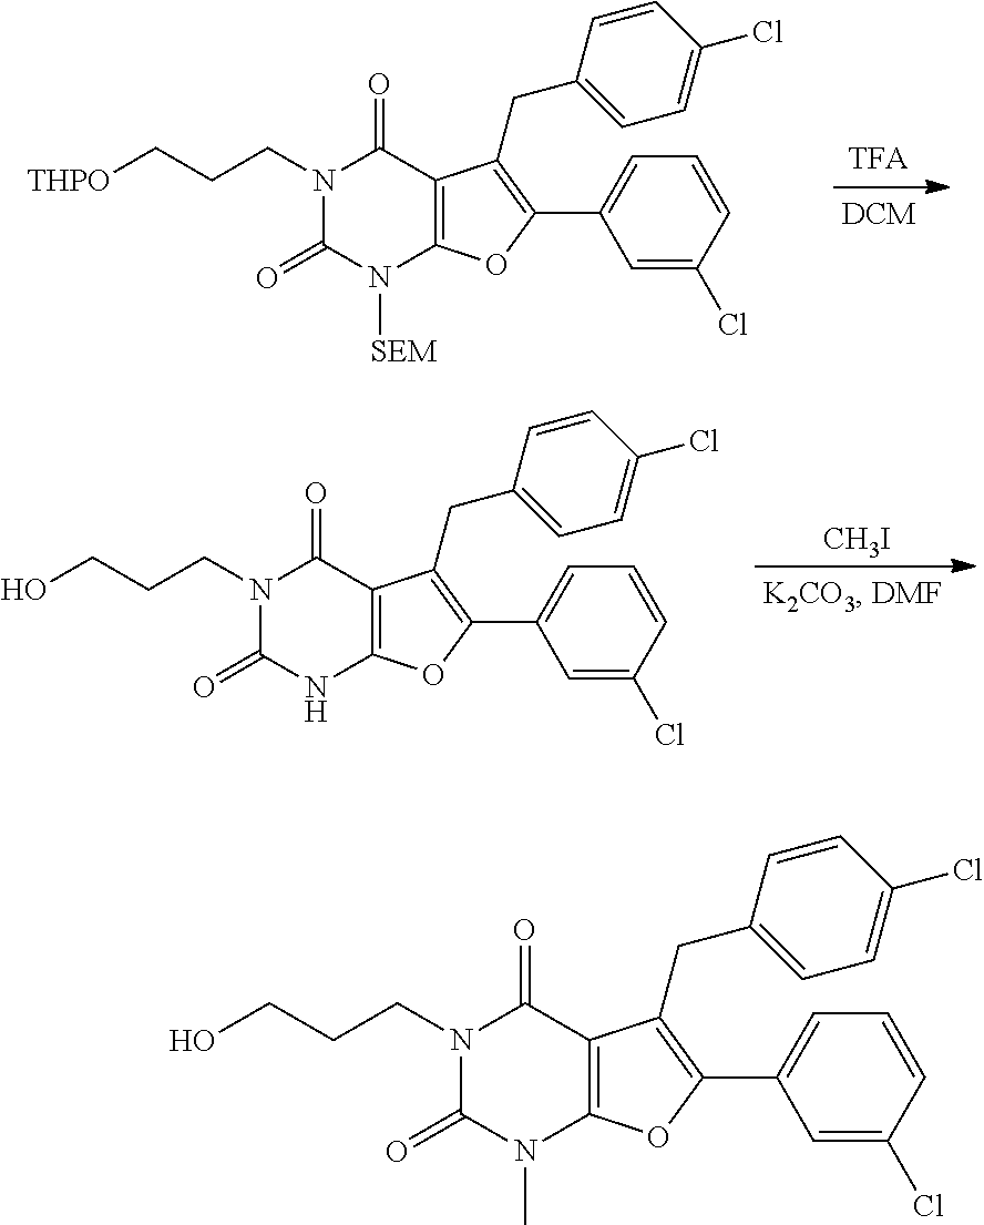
N1(CCC[THPO])C(=O)N([SEM])C2=C(C1=O)C(CC1=CC=C(Cl)C=C1)=C(C1=CC=CC(Cl)=C1)O2.N1(CCCO)C(=O)NC2=C(C1=O)C(CC1=CC=C(Cl)C=C1)=C(C1=CC=CC(Cl)=C1)O2.[CH3I].N1(CCCO)C(=O)N(C)C2=C(C1=O)C(CC1=CC=C(Cl)C=C1)=C(C1=CC=CC(Cl)=C1)O2
